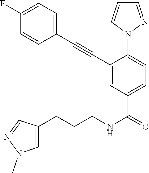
C1(C#CC2=CC(C(=O)NCCCC3=CN(C)N=C3)=CC=C2N2N=CC=C2)=CC=C(F)C=C1
